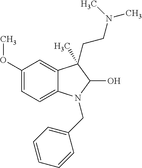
C1(OC)=CC=C2C(=C1)C(CCN(C)C)(C)C(O)N2CC1=CC=CC=C1
